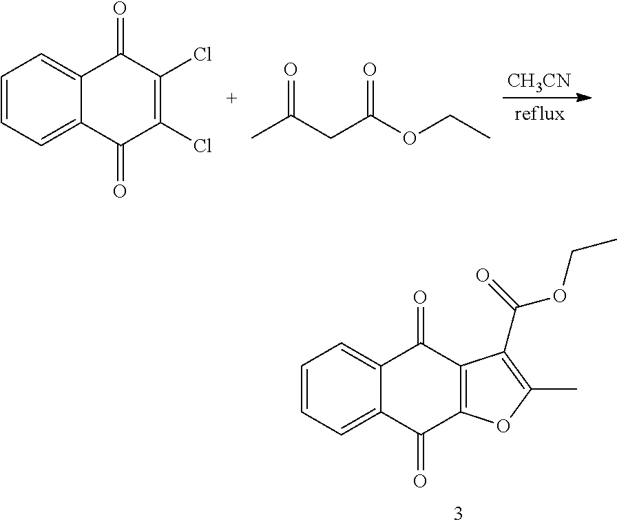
C1=CC=C2C(=C1)C(=O)C(Cl)=C(Cl)C2=O.O=C(CC(OCC)=O)C.[CH3CN].C1=CC=C2C(=C1)C(=O)C1=C(C2=O)OC(C)=C1C(=O)OCC
